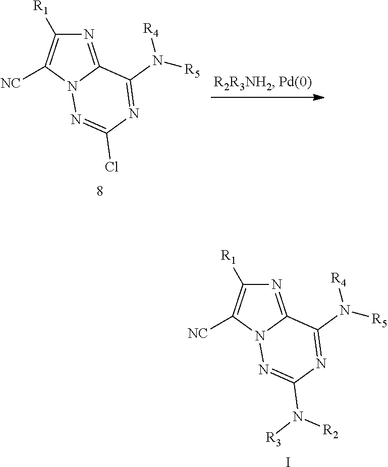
N1=C2N(C([NC])=C1[R1])N=C(Cl)N=C2N([R5])[R4].N1=C2N(C([NC])=C1[R1])N=C(N([R3])[R2])N=C2N([R5])[R4].I
